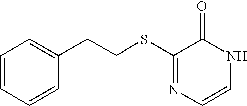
S(C1=NC=CNC1=O)CCC1=CC=CC=C1
